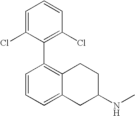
C1(C2=C3C(=CC=C2)CC(NC)CC3)=C(Cl)C=CC=C1Cl
